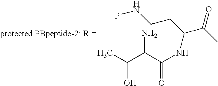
CC(C(C(NC(C(C)=O)CCNP)=O)N)O
